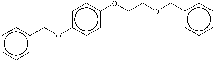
c1cccc(COc2ccc(OCCOCc3ccccc3)cc2)c1
